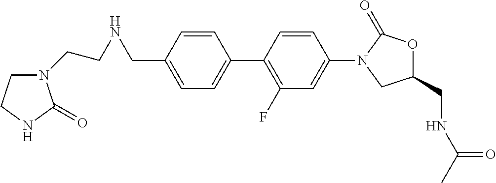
C1=C(CNCCN2CCNC2=O)C=CC(C2=C(F)C=C(N3C(=O)OC(CNC(C)=O)C3)C=C2)=C1
